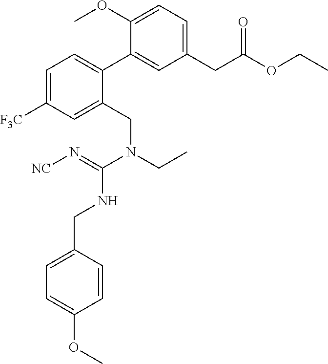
C1=C(OC)C(C2=CC=C([F3C])C=C2CN(CC)C(=N[NC])NCC2=CC=C(OC)C=C2)=CC(CC(OCC)=O)=C1
